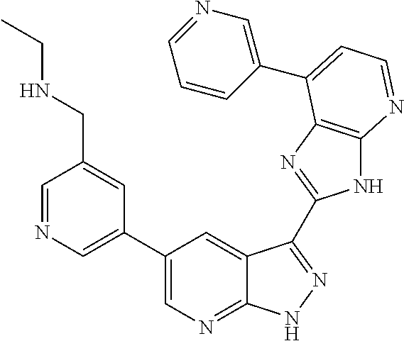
C1=NC=C(C2=CN=C3C(=C2)C(C2=NC4=C(N2)N=CC=C4C2=CN=CC=C2)=NN3)C=C1CNCC
